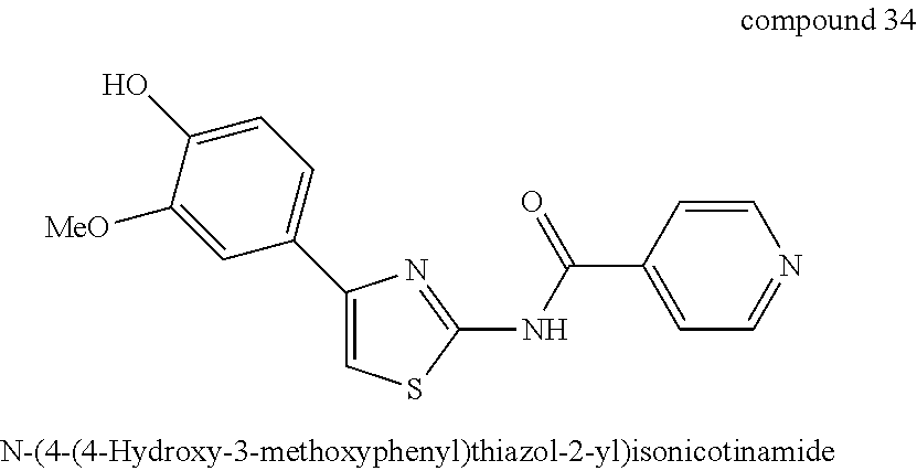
C1=C(C2=CC=C(O)C([MeO])=C2)N=C(NC(C2=CC=NC=C2)=O)S1
